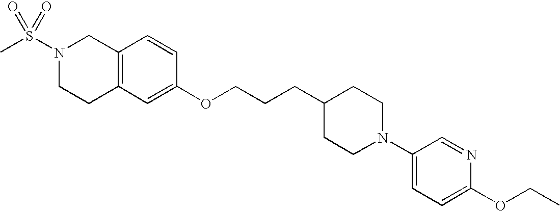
C12=C(C=C(OCCCC3CCN(C4=CC=C(OCC)N=C4)CC3)C=C1)CCN(S(C)(=O)=O)C2
